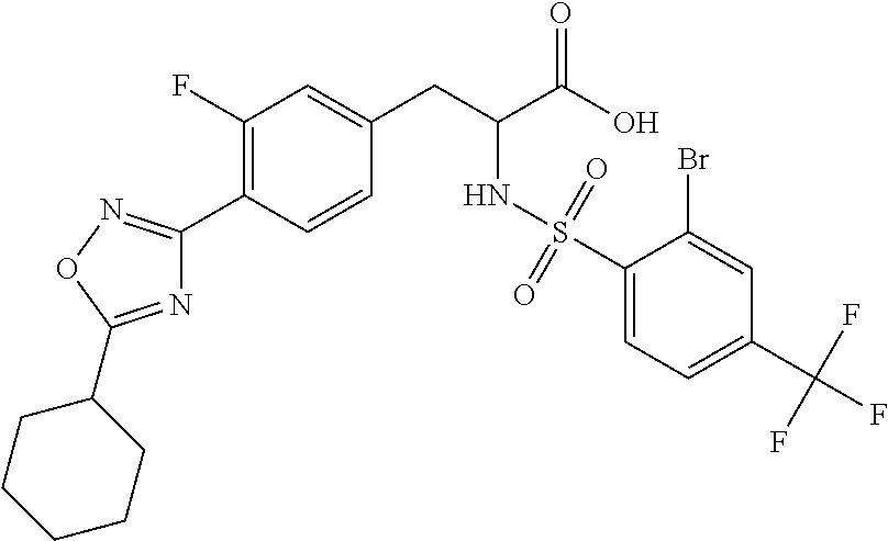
C1(F)=C(C2=NOC(C3CCCCC3)=N2)C=CC(CC(C(O)=O)NS(C2=CC=C(C(F)(F)F)C=C2Br)(=O)=O)=C1
